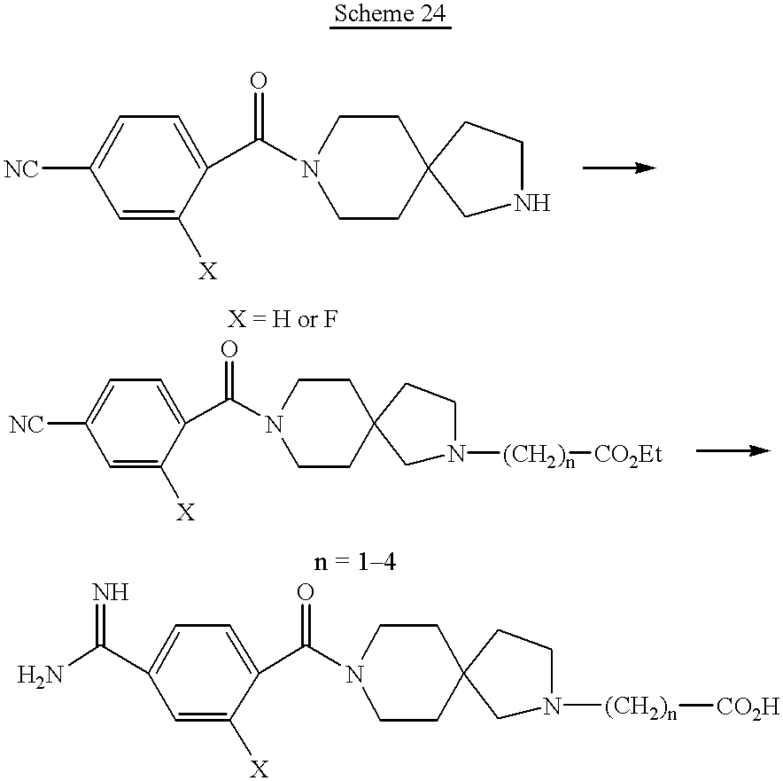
[NC]C1=CC=C(C(N2CCC3(CC2)CNCC3)=O)C([X])=C1.[NC]C1=CC=C(C(N2CCC3(CC2)CN([(CH2)n][CO2Et])CC3)=O)C([X])=C1.C1=C([X])C(C(N2CCC3(CC2)CN([(CH2)n][CO2H])CC3)=O)=CC=C1C(N)=N
